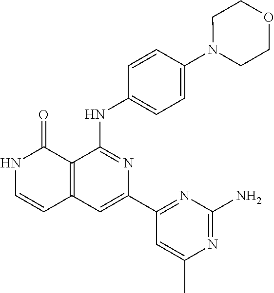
C1=CC(NC2=NC(C3=NC(N)=NC(C)=C3)=CC3=C2C(=O)NC=C3)=CC=C1N1CCOCC1
